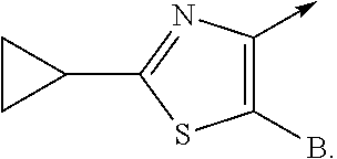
C1(B)=C(->C)N=C(C2CC2)S1
